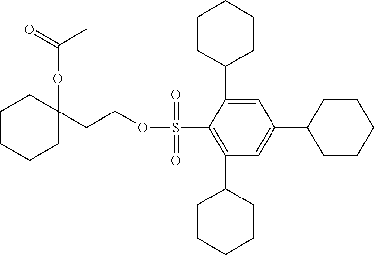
C1(CCOS(C2=C(C3CCCCC3)C=C(C3CCCCC3)C=C2C2CCCCC2)(=O)=O)(OC(C)=O)CCCCC1
